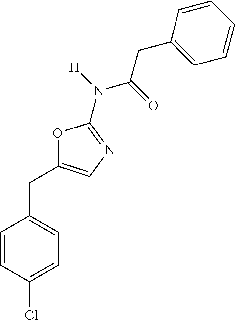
C1=CC(Cl)=CC=C1CC1=CN=C(N(C(CC2=CC=CC=C2)=O)[H])O1
